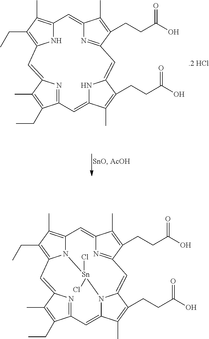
C12=C(C)C(CC)=C3N1[Sn](Cl)(Cl)N1C(=CC4=NC(=C3)C(C)=C4CC)C(C)=C(CCC(O)=O)C1=CC1=NC(=C2)C(C)=C1CCC(O)=O.C12=C(C)C(CC)=C(N1)C=C1N=C(C(CC)=C1C)C=C1NC(=CC3=NC(=C2)C(C)=C3CCC(O)=O)C(CCC(O)=O)=C1C
